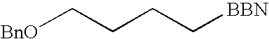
[BnO]CCCC[BBN]
